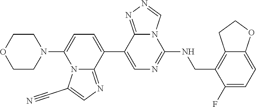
C1(C2=CC=C(N3CCOCC3)N3C2=NC=C3C#N)=CN=C(NCC2=C3C(=CC=C2F)OCC3)N2C1=NN=C2
